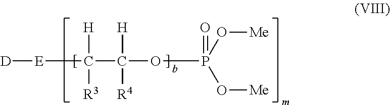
[D][E]C(C(OP(O[Me])(O[Me])=O)([H])[R4])([H])[R3]
